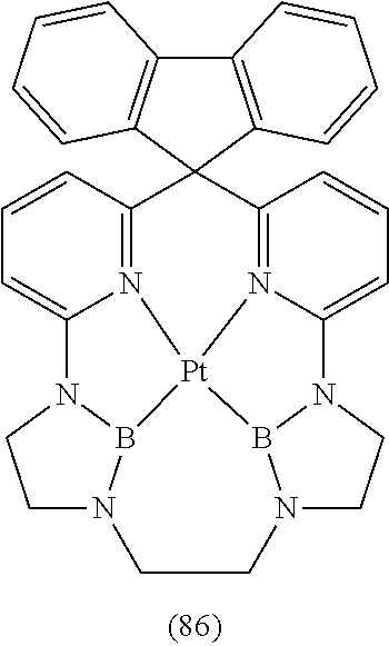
C1=CC2=N3C(=C1)N1CCN4B1[Pt]31N3=C(C25C2=C(C6=C5C=CC=C6)C=CC=C2)C=CC=C3N2B1N(CC2)CC4
